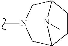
N1(C)CC2CCC(C1)N2C
